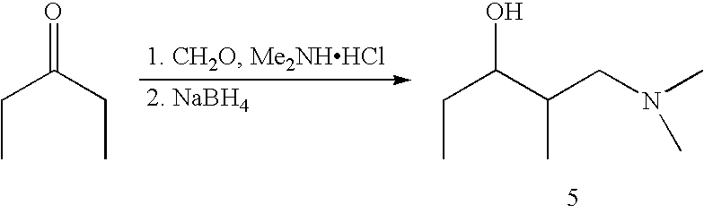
C(CC)(C(C)CN(C)C)O.C(CC)(CC)=O
